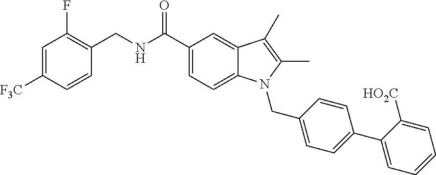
C1=C([F3C])C=CC(CNC(C2=CC=C3C(=C2)C(C)=C(C)N3CC2=CC=C(C3=CC=CC=C3[HO2C])C=C2)=O)=C1F
